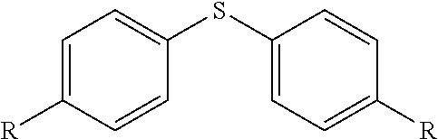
C1=C([R])C=CC(SC2=CC=C([R])C=C2)=C1
